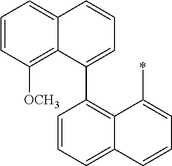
C12=CC=CC(C3=CC=CC4=CC=CC([OCH3])=C34)=C1C(*)=CC=C2
